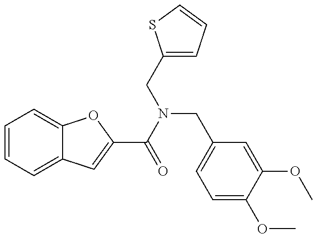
C1=CC=C2C(=C1)OC(C(=O)N(CC1=CC=C(OC)C(OC)=C1)CC1=CC=CS1)=C2
